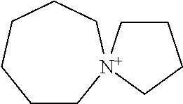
C1C[N+]2(CC1)CCCCCC2
